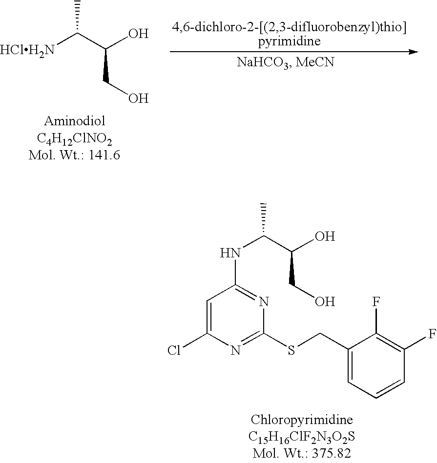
[HClH2N]C(C(O)CO)C.C1=C(Cl)N=C(SCC2=CC=CC(F)=C2F)N=C1NC(C(O)CO)C
